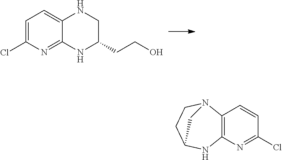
C1=C(Cl)N=C2C(=C1)NCC(CCO)N2.C12=C(N=C(Cl)C=C1)NC1CCN2C1
